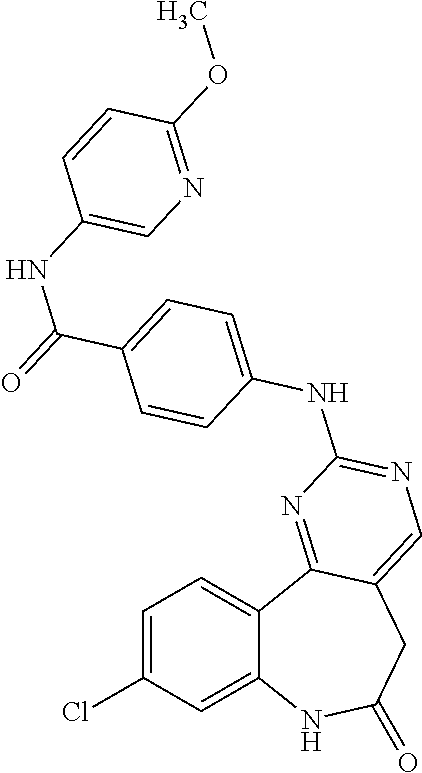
C1=C(Cl)C=C2C(=C1)C1=NC(NC3=CC=C(C(=O)NC4=CN=C(OC)C=C4)C=C3)=NC=C1CC(=O)N2
